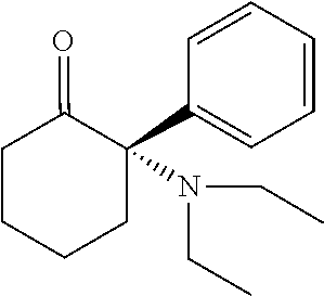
CCN(CC)C1(C2=CC=CC=C2)C(=O)CCCC1
